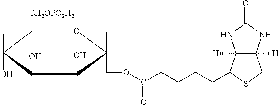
C(CCCCC1C2([H])C([H])(CS1)NC(=O)N2)(=O)OCC1(C)C(O)(C)C(C)(O)C(C)(O)C([CH2OPO3H2])(C)O1
